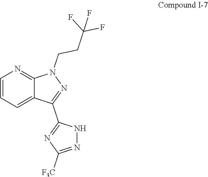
C1=CC=C2C(=N1)N(CCC(F)(F)F)N=C2C1=NC([F3C])=NN1
